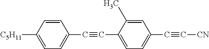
[C5H11]C1=CC=C(C#CC2=CC=C(C#C[CN])C=C2C)C=C1
